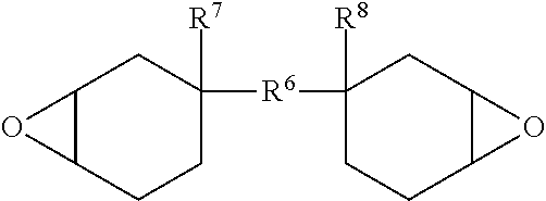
C1([R7])([R6]C2([R8])CCC3C(C2)O3)CC2C(CC1)O2
